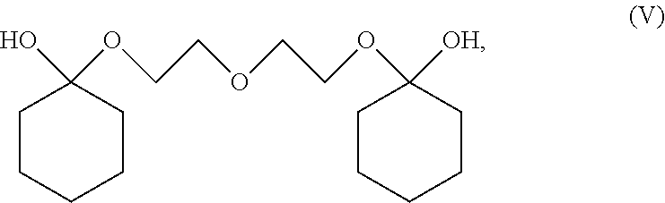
C1CCCCC1(OCCOCCOC1([OH])CCCCC1)O
